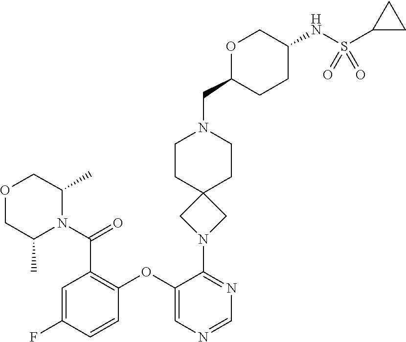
C1=C(F)C=CC(OC2=CN=CN=C2N2CC3(C2)CCN(CC2CCC(NS(C4CC4)(=O)=O)CO2)CC3)=C1C(N1C(C)COCC1C)=O
